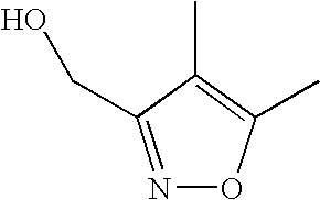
N1=C(CO)C(C)=C(C)O1
